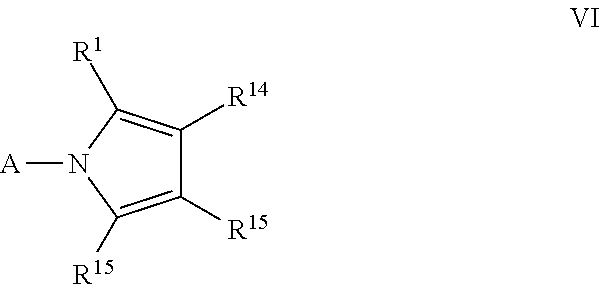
C1([R15])=C([R15])N([A])C([R1])=C1[R14]
